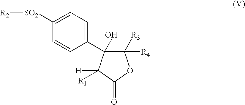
C1=CC([SO2][R2])=CC=C1C1(O)C([R3])([R4])OC(=O)C1([H])[R1]
